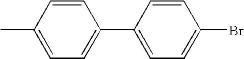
C1(C)=CC=C(C2=CC=C(Br)C=C2)C=C1
